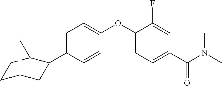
C1=C(C2CC3CCC2C3)C=CC(OC2=CC=C(C(N(C)C)=O)C=C2F)=C1
